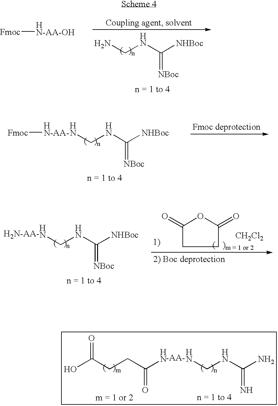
NCNC([NHBoc])=[NBoc].[Fmoc][HN-AA-OH].[Fmoc][HN-AA-].NCNC([NHBoc])=[NBoc].NCNC([NHBoc])=[NBoc].C1C(=O)OC(=O)C1.[CH2Cl2].C(CCC(N)=O)(O)=O.NCNC(N)=N
